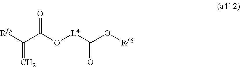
C(=C)(C(=O)O[L4]C(=O)O[Rf6])[Rf5]
